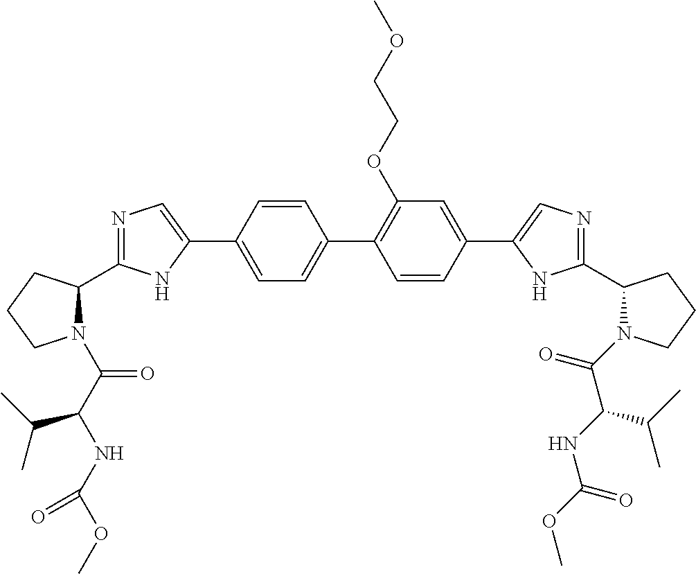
C1=CC(C2=CN=C(C3N(C(C(NC(OC)=O)C(C)C)=O)CCC3)N2)=CC=C1C1=C(OCCOC)C=C(C2=CN=C(C3N(C(=O)C(NC(OC)=O)C(C)C)CCC3)N2)C=C1
